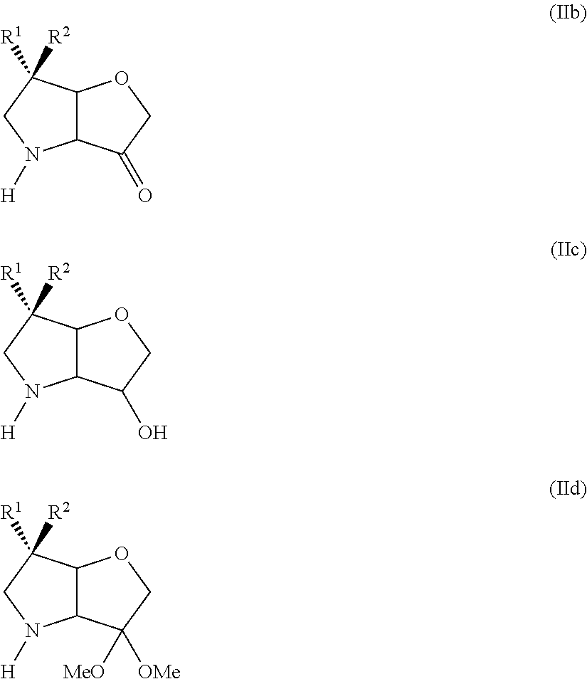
C12C(C([R2])([R1])CN1[H])OCC2=O.C12C(C([R2])([R1])CN1[H])OCC2O.C12C(C([R2])([R1])CN1[H])OCC2([OMe])[MeO]
